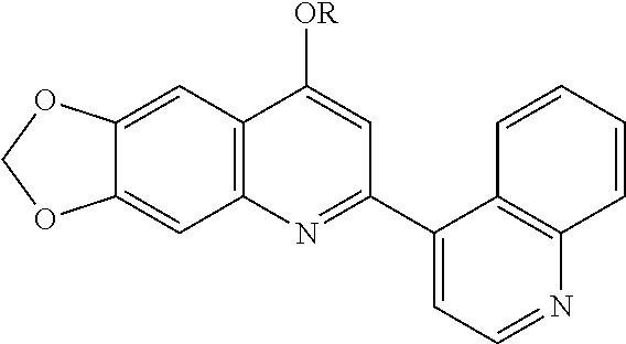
C12=C(C=C3C(=C1)OCO3)C([OR])=CC(C1=CC=NC3=C1C=CC=C3)=N2
